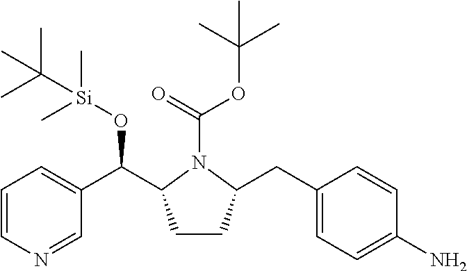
C1CC(CC2=CC=C(N)C=C2)N(C(=O)OC(C)(C)C)C1C(C1=CC=CN=C1)O[Si](C)(C)C(C)(C)C
